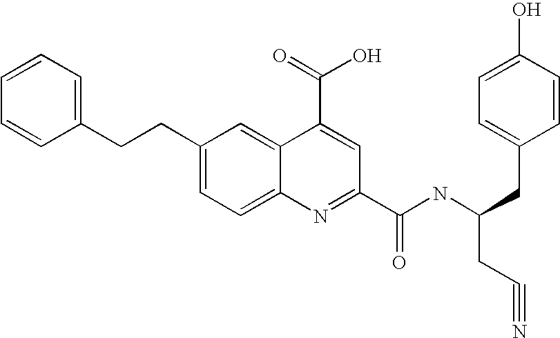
C1=CC=CC(CCC2=CC=C3C(=C2)C(C(O)=O)=CC(C(NC(CC2=CC=C(O)C=C2)CC#N)=O)=N3)=C1
